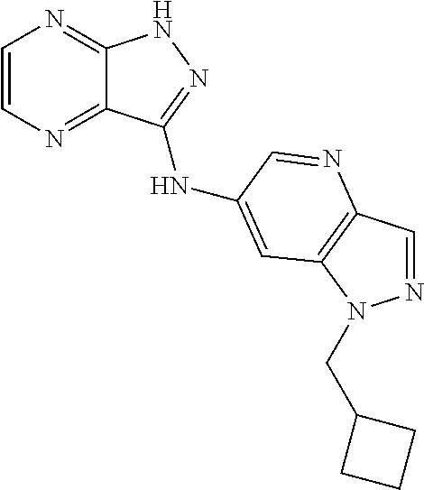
C1=CN=C2C(=N1)NN=C2NC1=CC2=C(C=NN2CC2CCC2)N=C1
